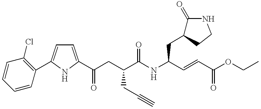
C1=C(C(CC(C(NC(C=CC(OCC)=O)CC2C(=O)NCC2)=O)CC#C)=O)NC(C2=C(Cl)C=CC=C2)=C1
